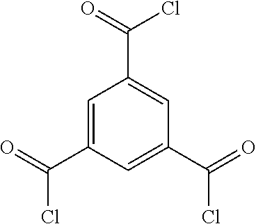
C1=C(C(Cl)=O)C=C(C(=O)Cl)C=C1C(Cl)=O
